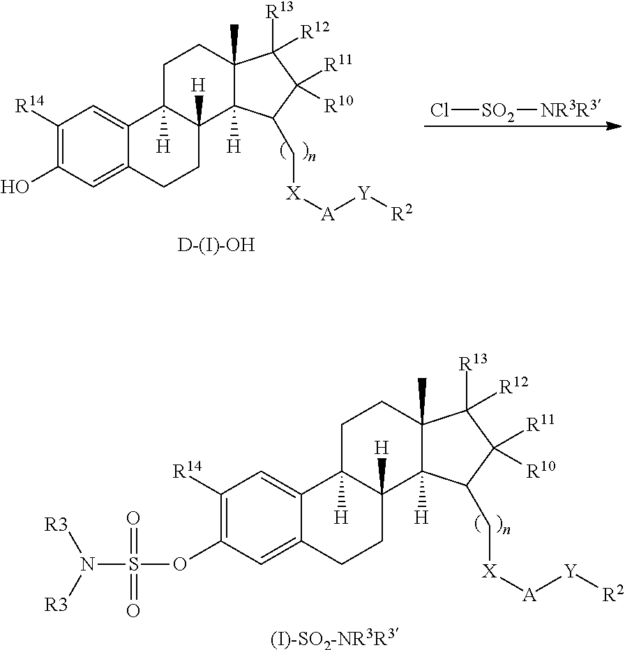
[(I)-SO2-NR3R3].C1([R14])=C(OS(N([R3])[R3])(=O)=O)C=C2C(=C1)C1([H])C([H])(CC2)C2([H])C(C)(CC1)C([R13])([R12])C([R11])([R10])C2C[X][A][Y][R2].[D-(I)-OH].C1([R14])=C(O)C=C2C(=C1)C1([H])C([H])(CC2)C2([H])C(C)(CC1)C([R13])([R12])C([R11])([R10])C2C[X][A][Y][R2].Cl[SO2][NR3R3]
